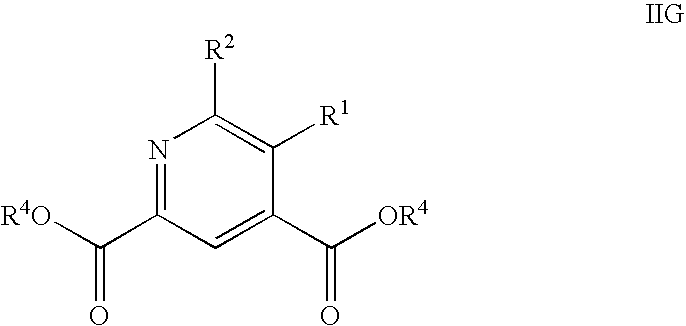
N1=C(C([R4O])=O)C=C(C([OR4])=O)C([R1])=C1[R2]
